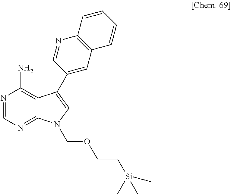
N1=CN=C2C(=C1N)C(C1=CC3=C(N=C1)C=CC=C3)=CN2COCC[Si](C)(C)C
